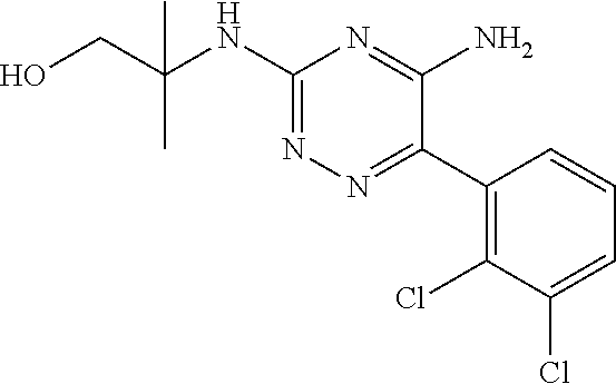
C1(C2=NN=C(NC(CO)(C)C)N=C2N)=C(Cl)C(Cl)=CC=C1
